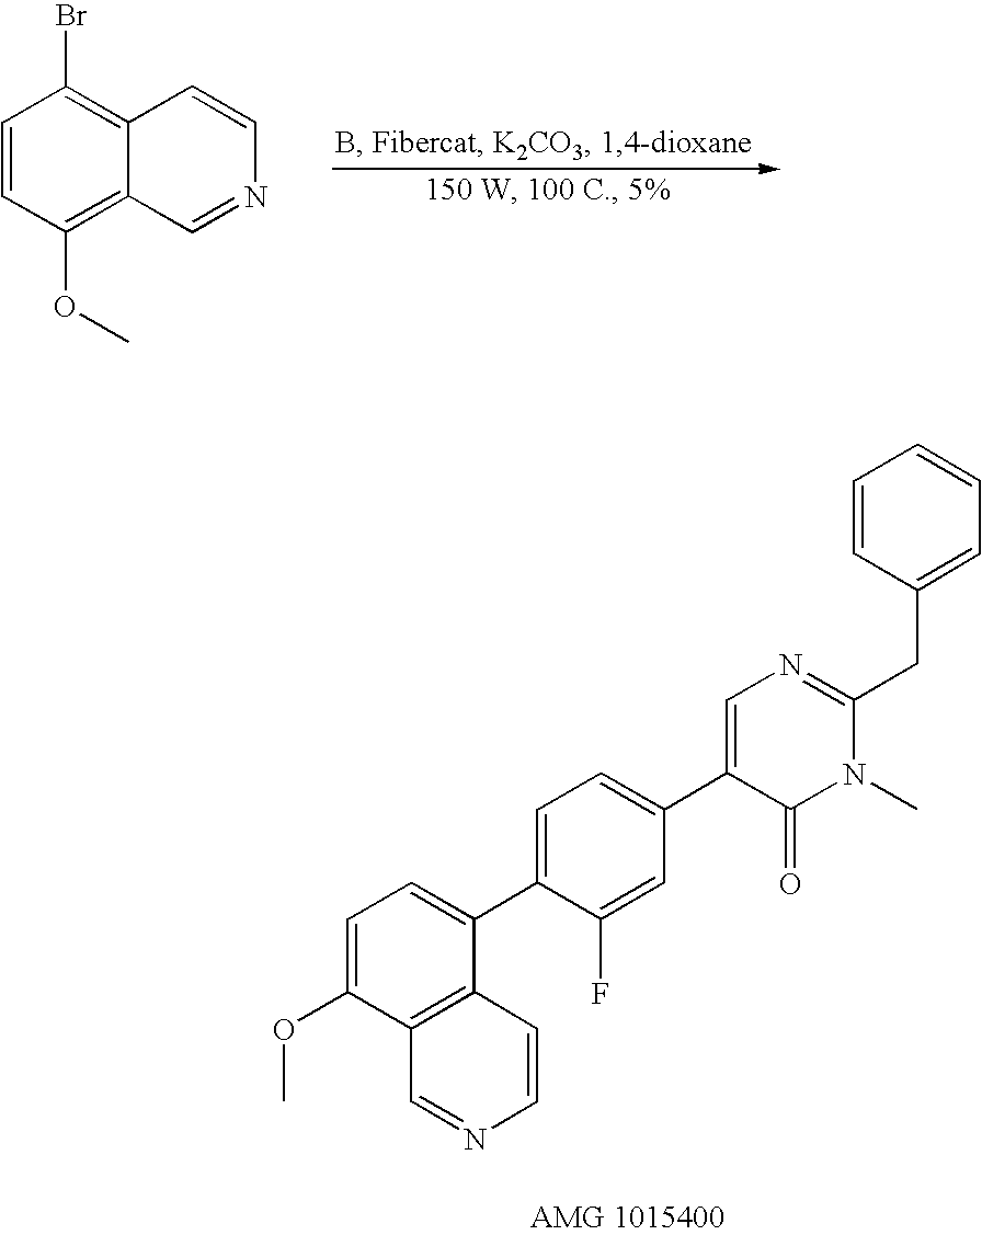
C1=CC(OC)=C2C(=C1Br)C=CN=C2.[AMG 1015400].C1=C(C2=CC=C(OC)C3=C2C=CN=C3)C(F)=CC(C2=CN=C(CC3=CC=CC=C3)N(C)C2=O)=C1
